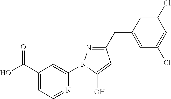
C1(C(O)=O)=CC=NC(N2N=C(CC3=CC(Cl)=CC(Cl)=C3)C=C2O)=C1
